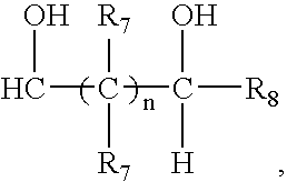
C(C([R7])([R7])C([H])(O)[R8])O
